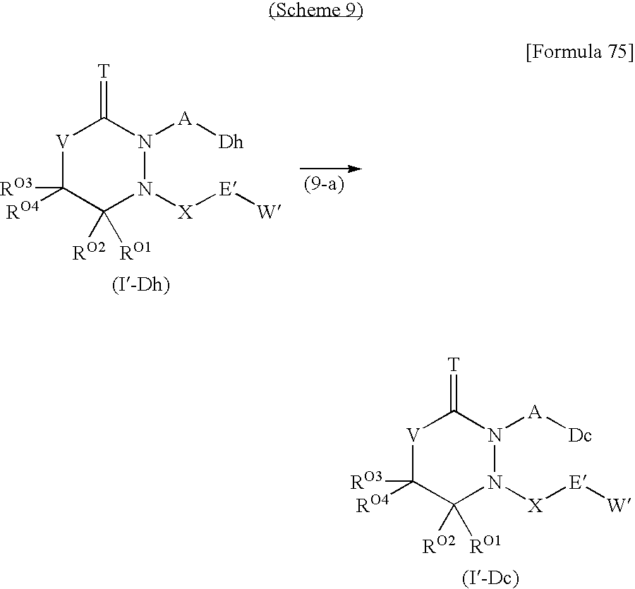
[V]1C([RO4])([RO3])C([RO1])([RO2])N([X][E][W])N([A][Dc])C1=[T].[V]1C([RO4])([RO3])C([RO1])([RO2])N([X][E][W])N([A][Dh])C1=[T]
